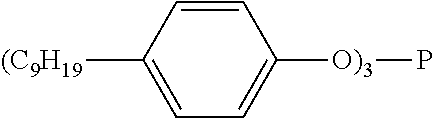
C1([(C9H19])=CC=C([O)3]P)C=C1
